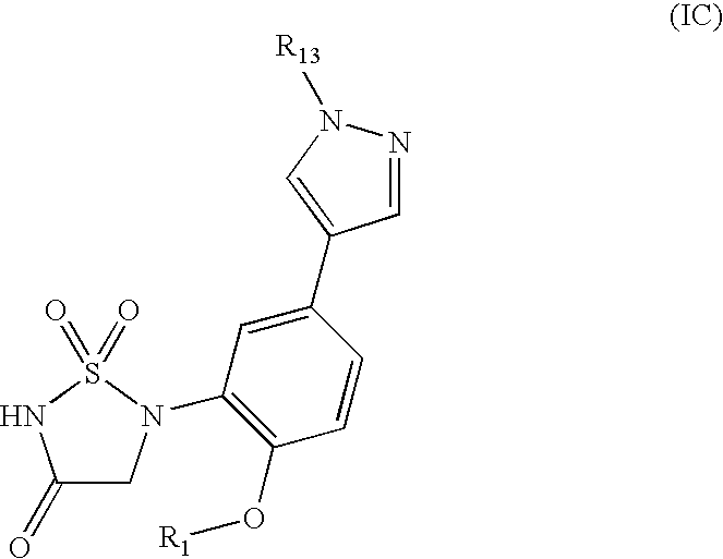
C1(=O)CN(C2=C(O[R1])C=CC(C3=CN([R13])N=C3)=C2)S(=O)(=O)N1
